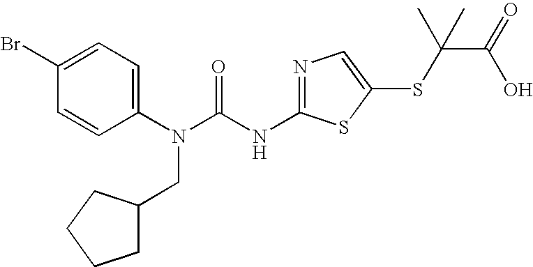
C1(Br)=CC=C(N(C(NC2=NC=C(SC(C(O)=O)(C)C)S2)=O)CC2CCCC2)C=C1
